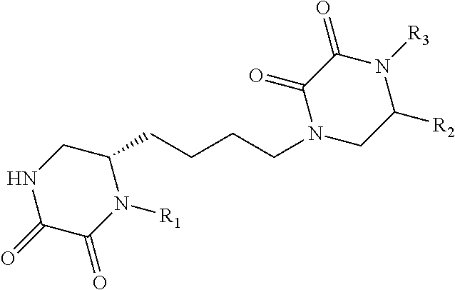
C1(CCCCN2CC([R2])N([R3])C(=O)C2=O)CNC(=O)C(=O)N1[R1]
